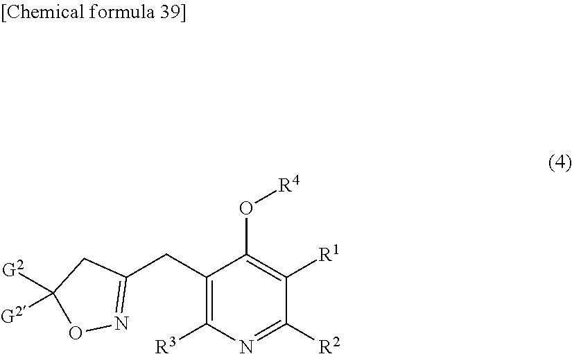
C1(CC2=NOC([G2])([G2])C2)=C([R3])N=C([R2])C([R1])=C1O[R4]
